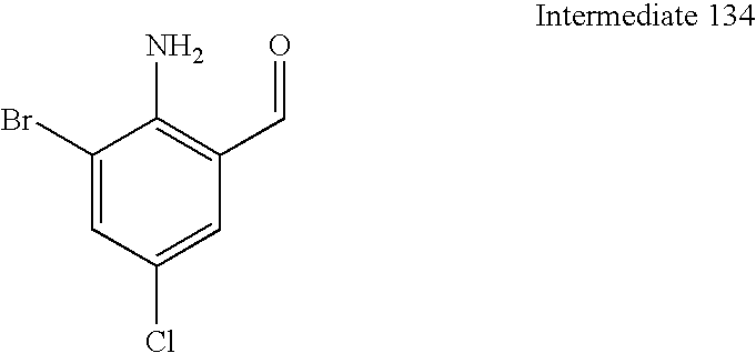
C1(Br)=CC(Cl)=CC(C=O)=C1N
